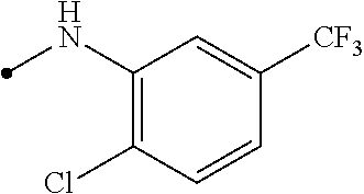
C1(NC)=C(Cl)C=CC([CF3])=C1
